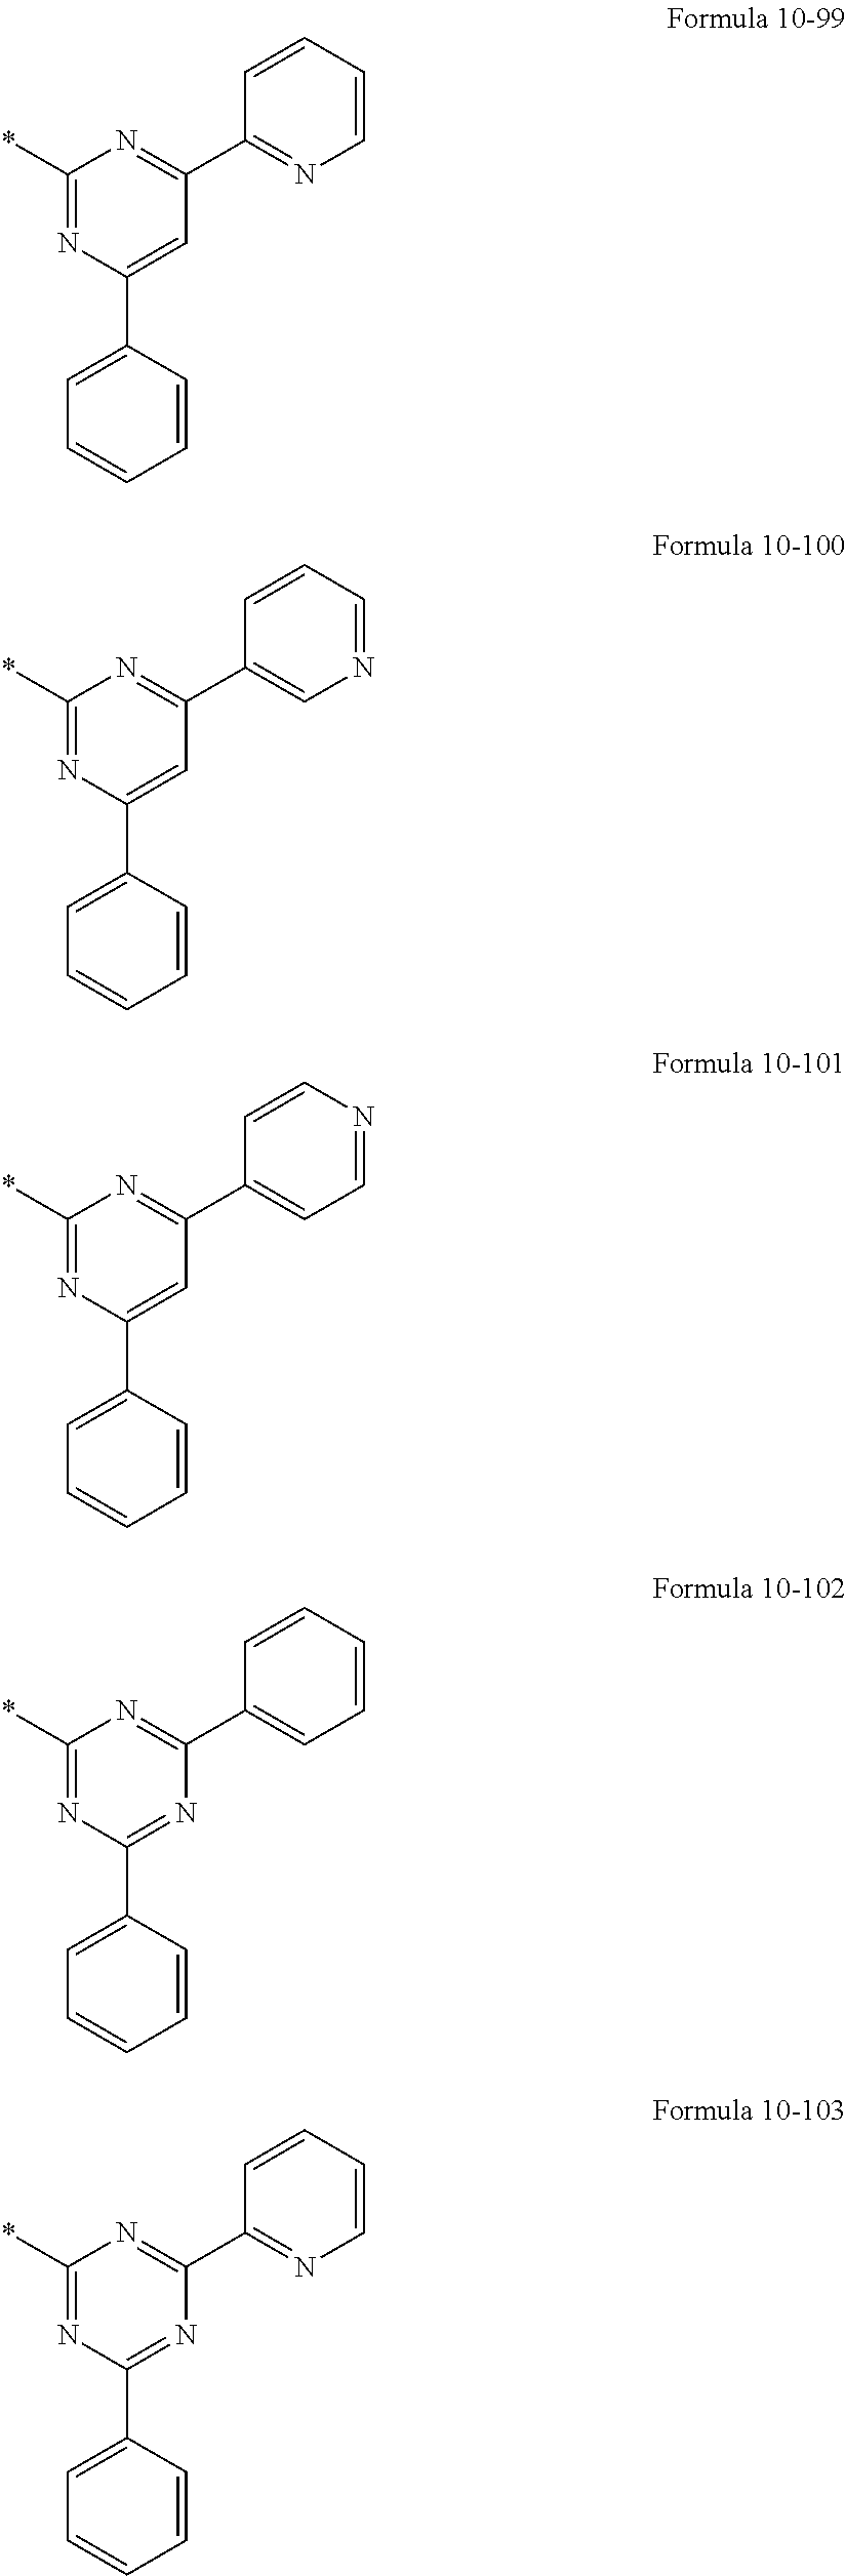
C1(*)=NC(C2=CC=CC=C2)=CC(C2=NC=CC=C2)=N1.C1(*)=NC(C2=CC=CC=C2)=CC(C2=CN=CC=C2)=N1.C1(*)=NC(C2=CC=CC=C2)=CC(C2=CC=NC=C2)=N1.C1(*)=NC(C2=CC=CC=C2)=NC(C2=CC=CC=C2)=N1.C1(*)=NC(C2=CC=CC=C2)=NC(C2=NC=CC=C2)=N1
